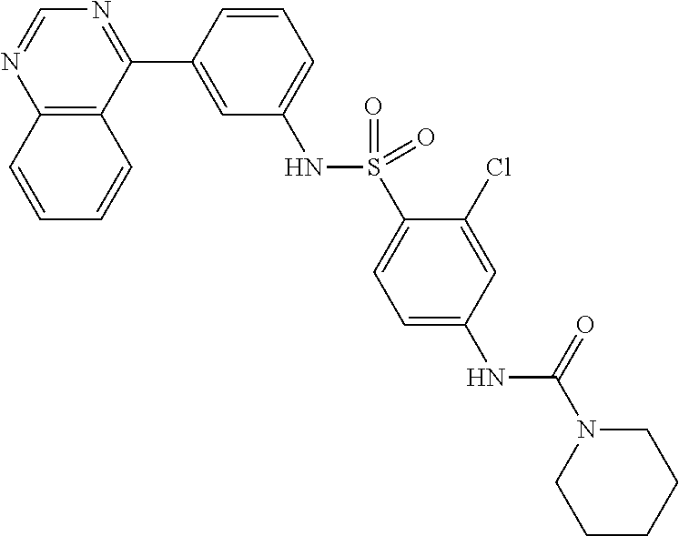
C12=C(C(C3=CC(NS(C4=CC=C(NC(N5CCCCC5)=O)C=C4Cl)(=O)=O)=CC=C3)=NC=N1)C=CC=C2
